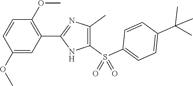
C1(OC)=CC(C2=NC(C)=C(S(C3=CC=C(C(C)(C)C)C=C3)(=O)=O)N2)=C(OC)C=C1
